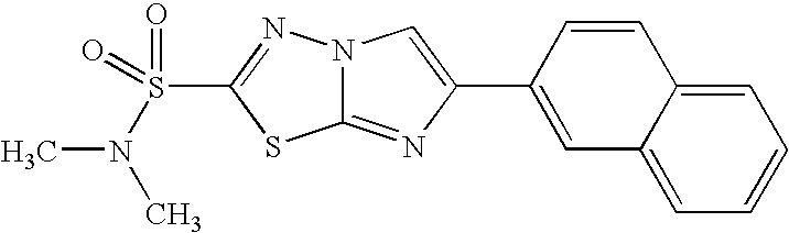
C12=NC(C3=CC4=CC=CC=C4C=C3)=CN1N=C(S(=O)(=O)N(C)C)S2
